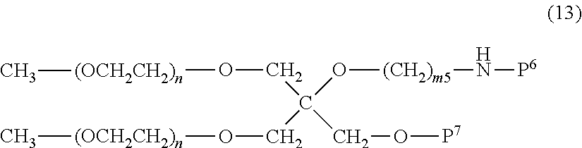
C(C(O[(CH2)m5]N[P6])(CO[(OCH2CH2)n]C)CO[P7])O[(OCH2CH2)n]C
